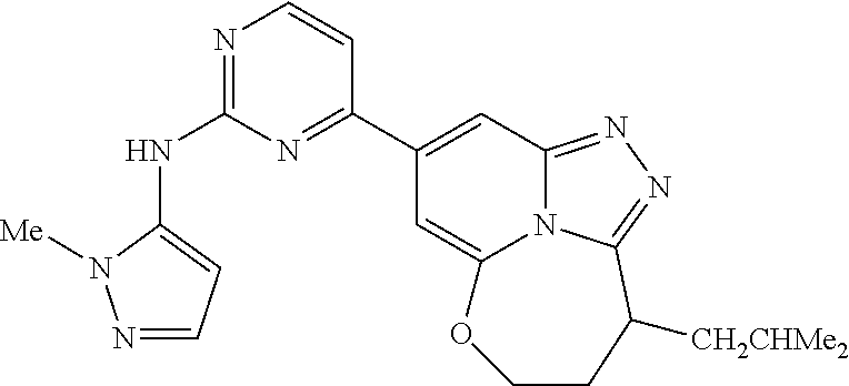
N(C1=NC=CC(C2=CC3=NN=C4N3C(=C2)OCCC4[CH2CHMe2])=N1)C1=CC=NN1[Me]
